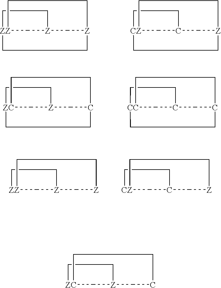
C1[Z]2C[Z]3CCC[ZZ]1(CC3)C(C)C2.C1C2C[Z]3CCC[CZ]1(CC3)C(C)C2.C1[Z]2CC3CCC[ZC]1(CC3)C(C)C2.C1C2CC3CCC[CC]1(CC3)C(C)C2.C1[Z]2C[Z]CCC[ZZ]1C(C)C2.C1C2C[Z]CCC[CZ]1C(C)C2.C1[Z]2CCCCC[ZC]1C(C)C2
